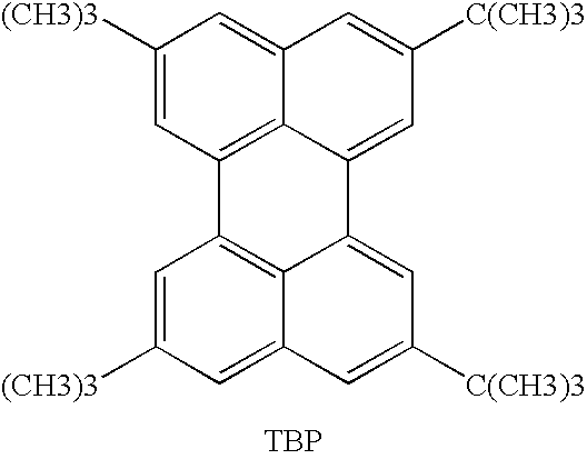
C1([(CH3)3])=CC2=C3C(=C1)C=C([C(CH3)3])C=C3C1=CC([C(CH3)3])=CC3=CC([(CH3)3])=CC2=C13.[TBP]
